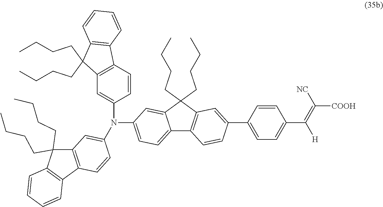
C12=CC=C(N(C3=CC4=C(C=C3)C3=C(C=CC=C3)C4(CCCC)CCCC)C3=CC4=C(C5=C(C=CC=C5)C4(CCCC)CCCC)C=C3)C=C1C(CCCC)(CCCC)C1=C2C=CC(C2=CC=C(C(=C([NC])[COOH])[H])C=C2)=C1
